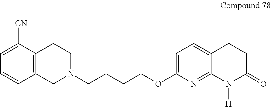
C12=C(CN(CCCCOC3=CC=C4C(=N3)N([H])C(=O)CC4)CC1)C=CC=C2[CN]
